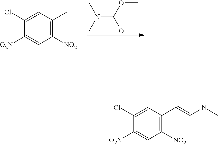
N(C(OC)OC)(C)C.C1=C(Cl)C([O2N])=CC([NO2])=C1C.C1=C(Cl)C([O2N])=CC([NO2])=C1C=CN(C)C
